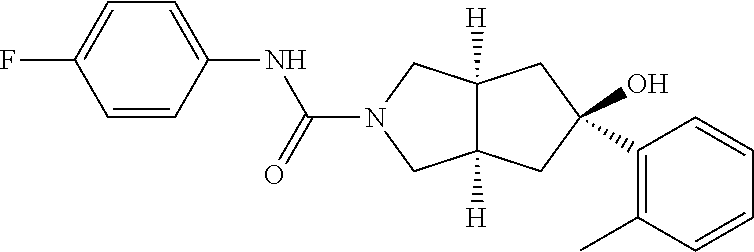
C1=CC=CC(C)=C1C1(O)CC2([H])C([H])(CN(C(NC3=CC=C(F)C=C3)=O)C2)C1
